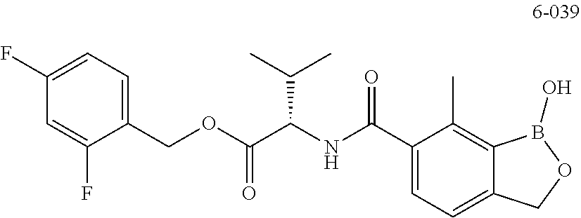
C1(COC(C(NC(C2=CC=C3C(=C2C)B(O)OC3)=O)C(C)C)=O)=CC=C(F)C=C1F
